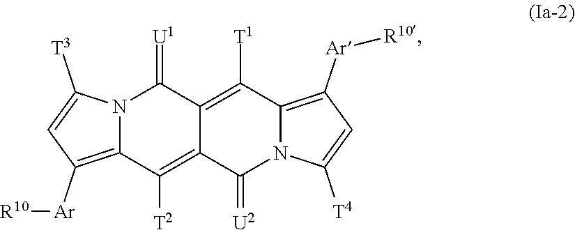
C12=C([Ar][R10])C=C([T3])N1C(=[U1])C1=C([T1])C3=C([Ar][R10])C=C([T4])N3C(=[U2])C1=C2[T2]
